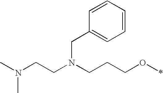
CN(CCN(CCCO*)CC1=CC=CC=C1)C
